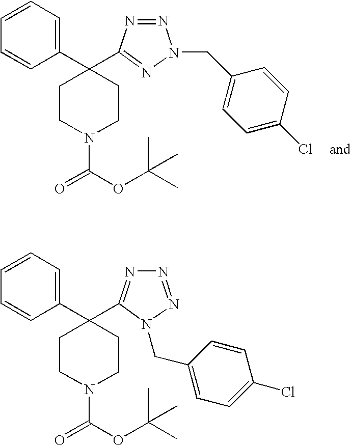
C1=CC=C(C2(C3=NN(CC4=CC=C(Cl)C=C4)N=N3)CCN(C(OC(C)(C)C)=O)CC2)C=C1.C1=CC=C(C2(C3=NN=NN3CC3=CC=C(Cl)C=C3)CCN(C(OC(C)(C)C)=O)CC2)C=C1
